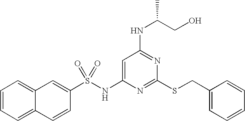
C1=C(NS(C2=CC3=CC=CC=C3C=C2)(=O)=O)N=C(SCC2=CC=CC=C2)N=C1NC(CO)C
